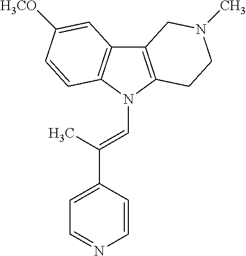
C12=C(N(C=C(C3=CC=NC=C3)C)C3=C1C=C([H3CO])C=C3)CCN(C)C2
